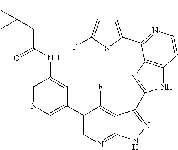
C1=NC=C(C2=CN=C3C(=C2F)C(C2=NC4=C(N2)C=CN=C4C2=CC=C(F)S2)=N[N H]3)C=C1NC(CC(C)(C)C)=O
